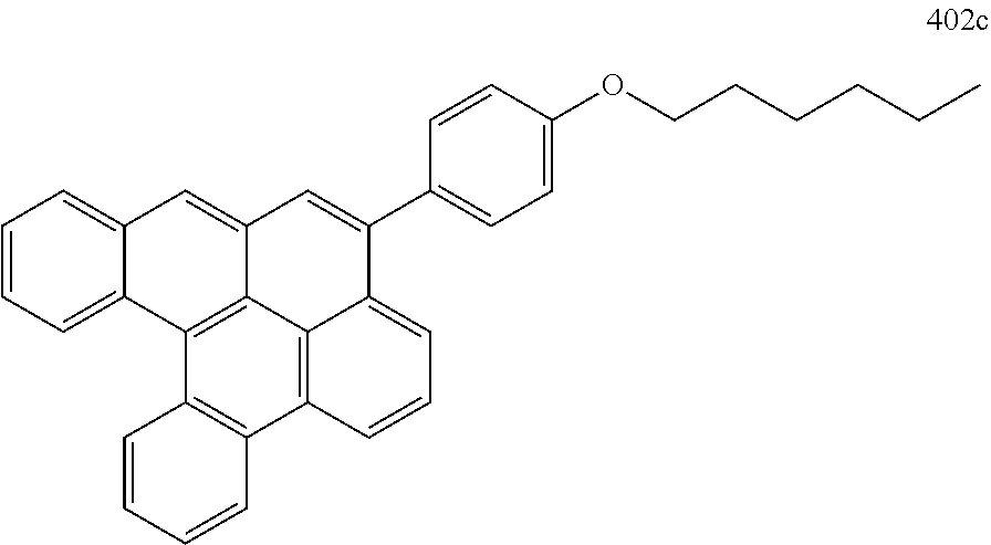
C1=CC=C2C(=C1)C=C1C3=C2C2=C(C4=C3C(=CC=C4)C(C3=CC=C(OCCCCCC)C=C3)=C1)C=CC=C2
